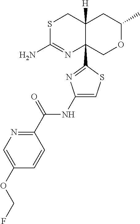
S1C(N)=NC2(C3=NC(NC(C4=NC=C(OCF)C=C4)=O)=CS3)C([H])(C1)CC(C)OC2
